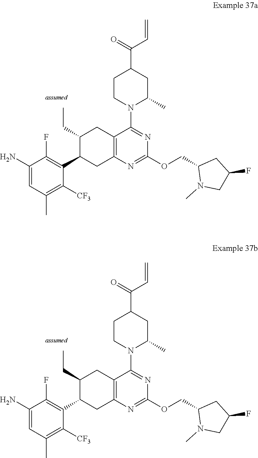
C1(COC2=NC3=C(C(N4C(C)CC(C(=O)C=C)CC4)=N2)CC(CC)C(C2=C(F)C(N)=CC(C)=C2[CF3])C3)CC(F)CN1C.C1(COC2=NC3=C(C(N4C(C)CC(C(=O)C=C)CC4)=N2)CC(CC)C(C2=C(F)C(N)=CC(C)=C2[CF3])C3)CC(F)CN1C
